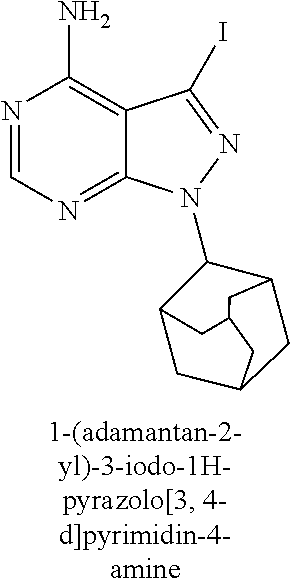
N1=CN=C2C(=C1N)C(I)=NN2C1C2CC3CC1CC(C2)C3
